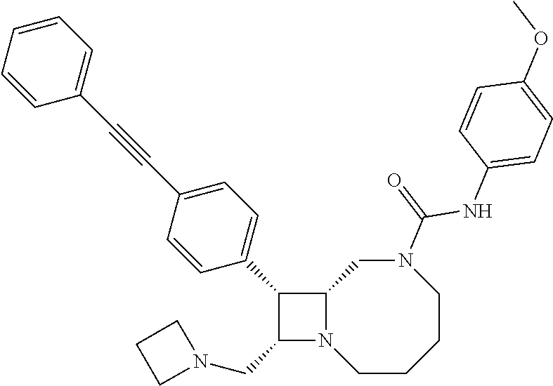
C1(CN2CCC2)N2C(C1C1=CC=C(C#CC3=CC=CC=C3)C=C1)CN(C(=O)NC1=CC=C(OC)C=C1)CCCC2
